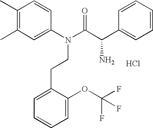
CC1=C(C)C=CC(N(C(=O)C(C2=CC=CC=C2)N)CCC2=CC=CC=C2OC(F)(F)F)=C1.Cl
